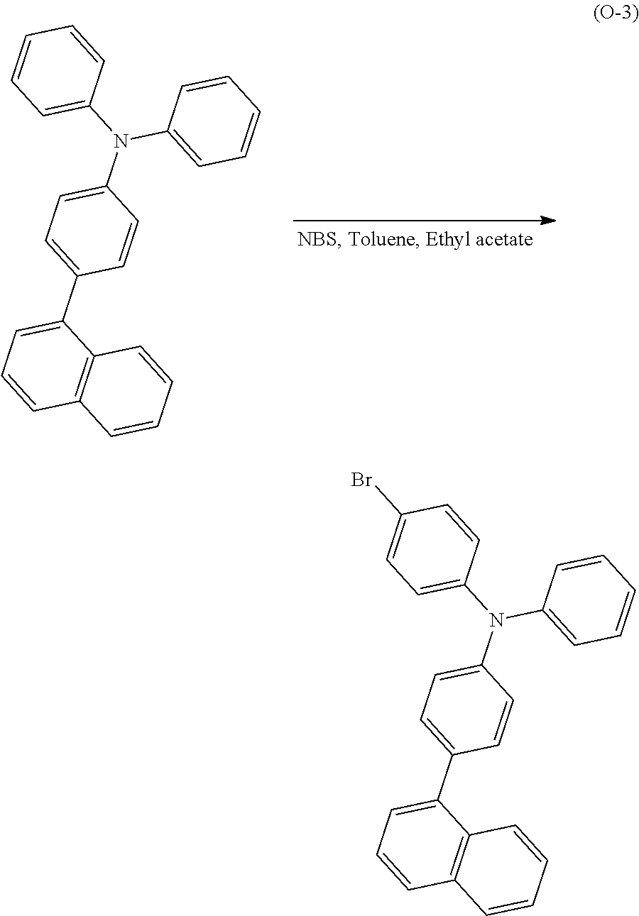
C1=CC=C(N(C2=CC=C(C3=CC=CC4=C3C=CC=C4)C=C2)C2=CC=CC=C2)C=C1.C1(Br)=CC=C(N(C2=CC=C(C3=CC=CC4=C3C=CC=C4)C=C2)C2=CC=CC=C2)C=C1
